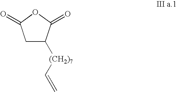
C1C([(CH2)7]C=C)C(=O)OC1=O
